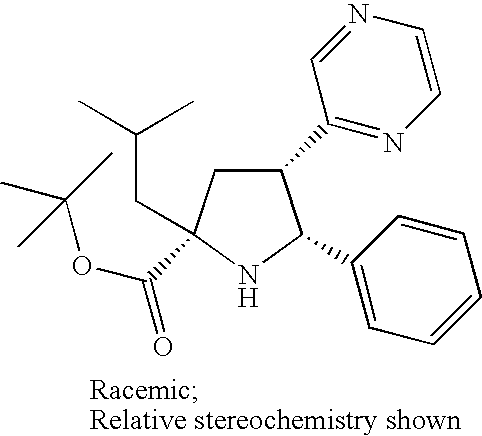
C1(C2=NC=CN=C2)CC(C(OC(C)(C)C)=O)(CC(C)C)NC1C1=CC=CC=C1
